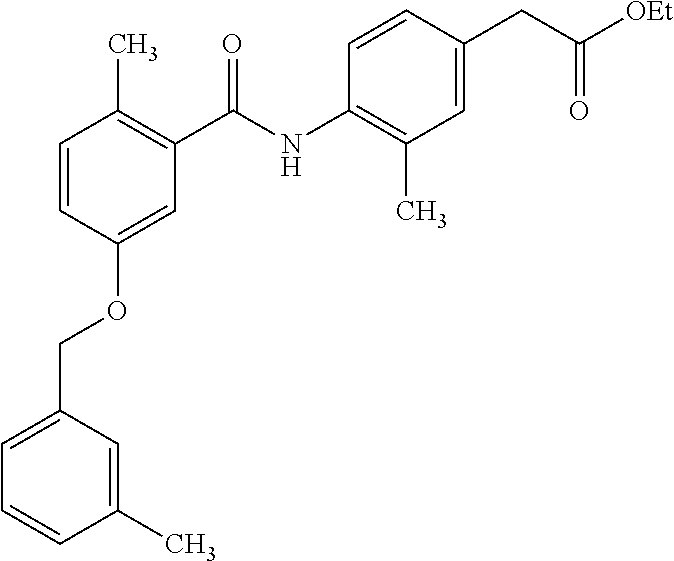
C1=C(COC2=CC(C(NC3=C(C)C=C(CC([OEt])=O)C=C3)=O)=C(C)C=C2)C=C(C)C=C1
